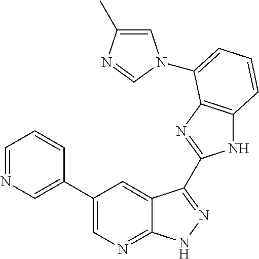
C1(C2=CN=CC=C2)=CN=C2C(=C1)C(C1=NC3=C(N1)C=CC=C3N1C=C(C)N=C1)=NN2
